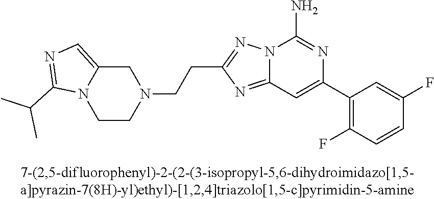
N12C(=NC(CCN3CC4=CN=C(C(C)C)N4CC3)=N1)C=C(C1=C(F)C=CC(F)=C1)N=C2N
